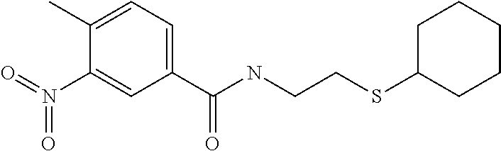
C1(C)=CC=C(C(NCCSC2CCCCC2)=O)C=C1N(=O)=O
